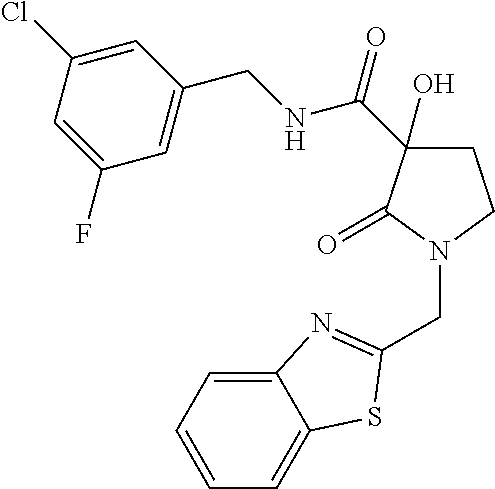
N(C(C1(O)CCN(CC2=NC3=CC=CC=C3S2)C1=O)=O)CC1=CC(F)=CC(Cl)=C1
